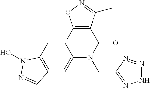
N1N=NC(CN(C2=CC3=C(C=C2)N(O)N=C3)C(=O)C2=C(C)ON=C2C)=N1
